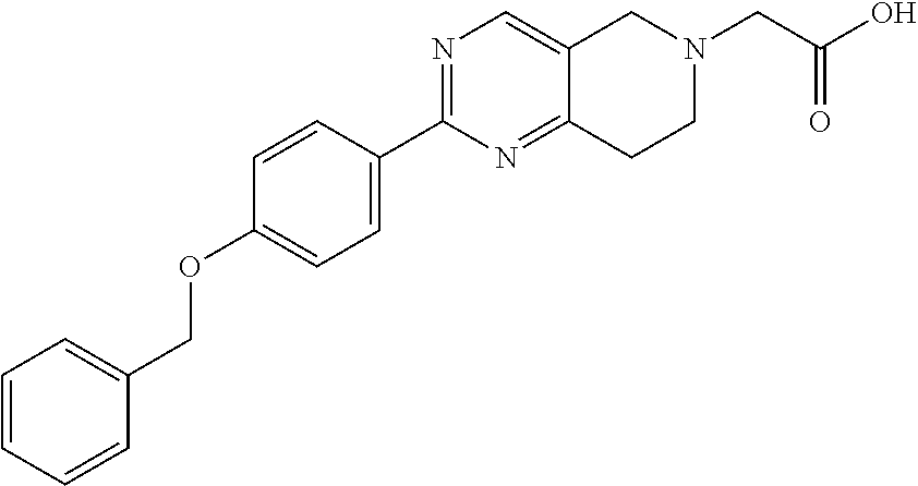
C1(C2=NC=C3C(=N2)CCN(CC(=O)O)C3)=CC=C(OCC2=CC=CC=C2)C=C1
